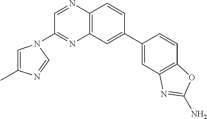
C1(N2C=C(C)N=C2)=NC2=C(N=C1)C=CC(C1=CC3=C(C=C1)OC(N)=N3)=C2
